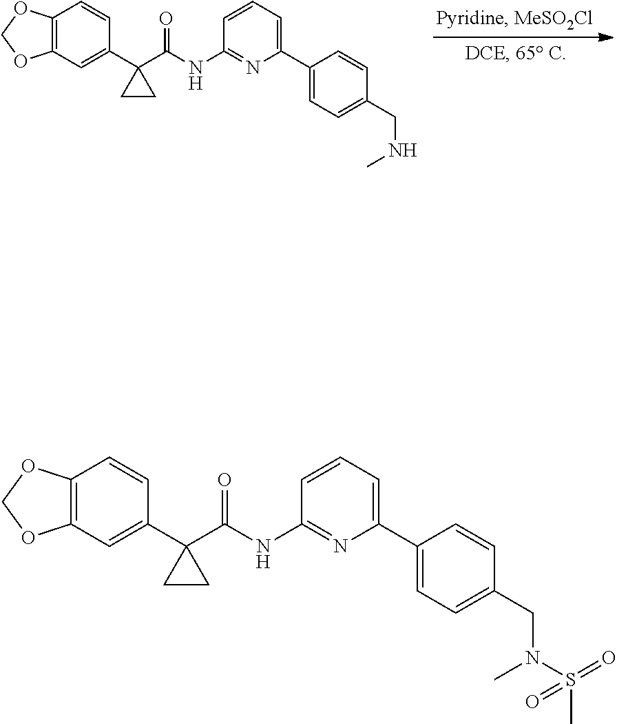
C12=C(C=C(C3(C(NC4=NC(C5=CC=C(CNC)C=C5)=CC=C4)=O)CC3)C=C1)OCO2.C1=CC=C(C2=CC=C(CN(S(C)(=O)=O)C)C=C2)N=C1NC(C1(C2=CC3=C(C=C2)OCO3)CC1)=O
